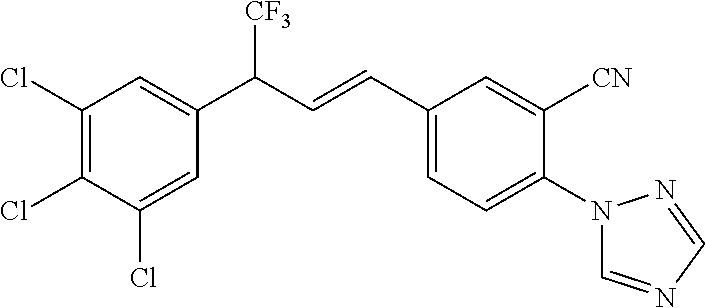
C1(Cl)=C(Cl)C(Cl)=CC(C(C=CC2=CC=C(N3C=NC=N3)C([CN])=C2)[CF3])=C1
